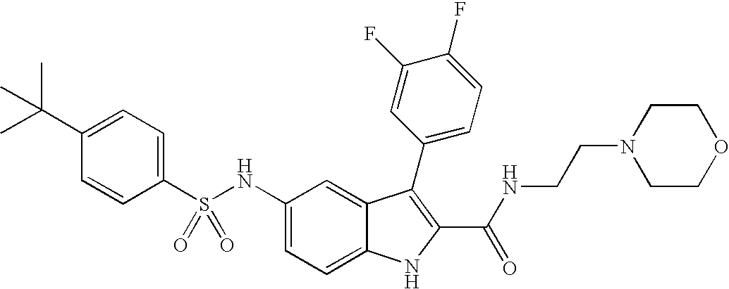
C1(C(C)(C)C)=CC=C(S(NC2=CC=C3C(=C2)C(C2=CC=C(F)C(F)=C2)=C(C(NCCN2CCOCC2)=O)N3)(=O)=O)C=C1
